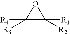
[R4]C1([R3])OC1([R1])[R2]
